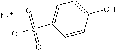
C1=CC(O)=CC=C1S([O-])(=O)=O.[Na]
